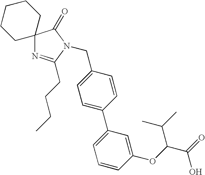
C12(N=C(CCCC)N(CC3=CC=C(C4=CC=CC(OC(C(=O)O)C(C)C)=C4)C=C3)C1=O)CCCCC2
